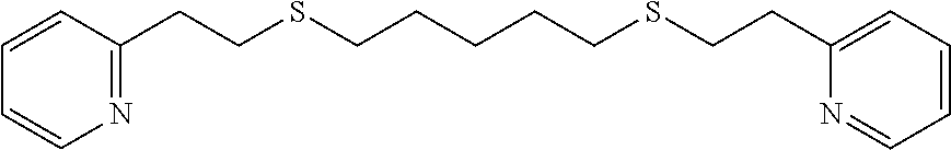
C1(CCSCCCCCSCCC2=CC=CC=N2)=NC=CC=C1
